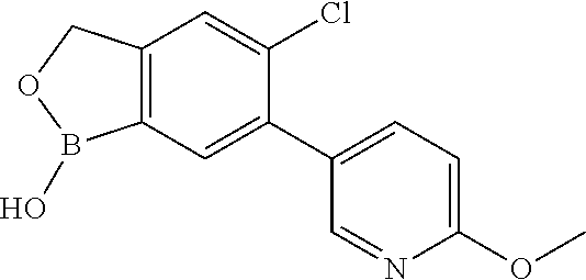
C12=C(COB1O)C=C(Cl)C(C1=CC=C(OC)N=C1)=C2
